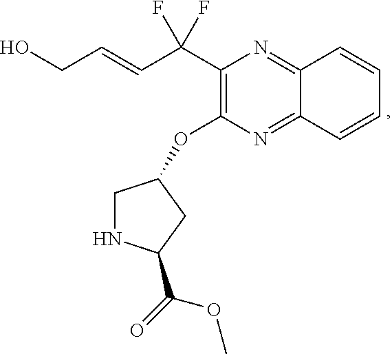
C1(C(C=CCO)(F)F)=C(OC2CNC(C(OC)=O)C2)N=C2C(=N1)C=CC=C2
